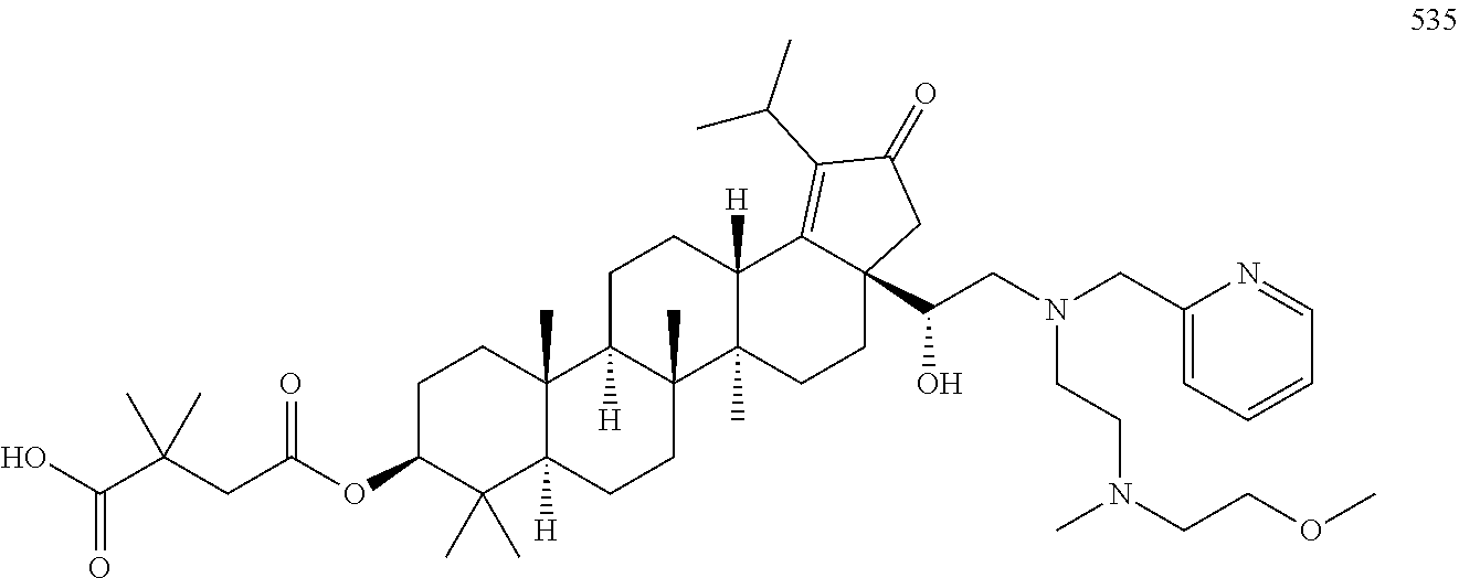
C1C(OC(CC(C(O)=O)(C)C)=O)C(C)(C)C2([H])C(C)(C1)C1([H])C(C)(CC2)C2(C)C([H])(CC1)C1=C(C(C)C)C(=O)CC1(C(CN(CC1=CC=CC=N1)CCN(CCOC)C)O)CC2
